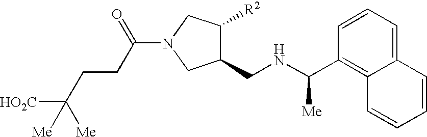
C(=O)(N1CC(CNC(C2=C3C(=CC=C2)C=CC=C3)[Me])C([R2])C1)CCC([HO2C])([Me])[Me]
